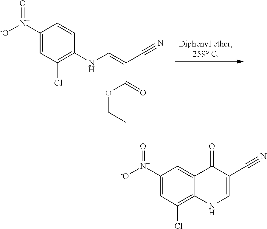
C(C#N)(=CNC1=C(Cl)C=C([N+](=O)[-O])C=C1)C(OCC)=O.C(#N)C1=CNC2=C(Cl)C=C([N+](=O)[-O])C=C2C1=O
